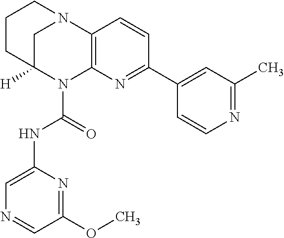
C1CC2([H])CN(C1)C1=C(N2C(=O)NC2=CN=CC(OC)=N2)N=C(C2=CC(C)=NC=C2)C=C1
